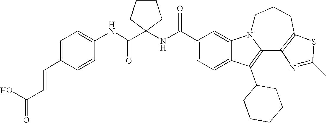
C1(C(NC2(C(NC3=CC=C(C=CC(=O)O)C=C3)=O)CCCC2)=O)=CC=C2C(=C1)N1C(=C2C2CCCCC2)C2=C(CCC1)SC(C)=N2
